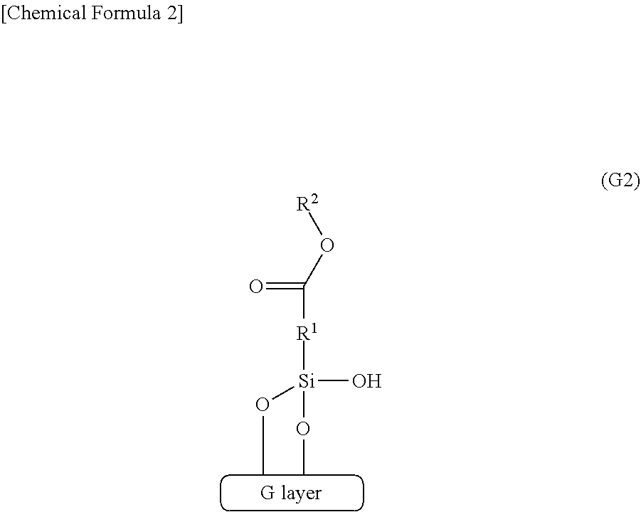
O(C([R1][Si](OC)(O)OC)=O)[R2]
